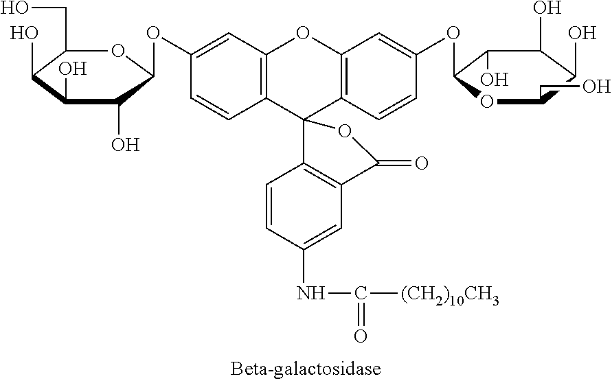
C12=C(C=C(OC3C(O)C(O)C(O)C(CO)O3)C=C1)OC1=C(C23C2=C(C=C(NC(=O)[(CH2)10CH3])C=C2)C(=O)O3)C=CC(OC2C(O)C(O)C(O)C(CO)O2)=C1
